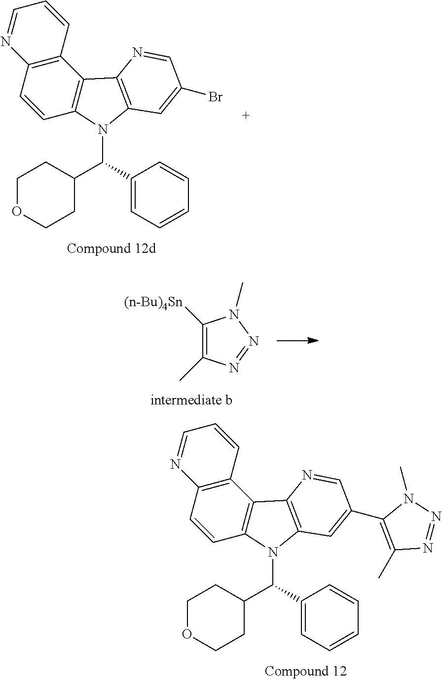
C12=C(C=CC3=C1C1=C(N3C(C3CCOCC3)C3=CC=CC=C3)C=C(C3=C(C)N=NN3C)C=N1)N=CC=C2.C12=C(C=CC3=C1C1=C(N3C(C3CCOCC3)C3=CC=CC=C3)C=C(Br)C=N1)N=CC=C2.C1([(n-Bu)4Sn])=C(C)N=NN1C
